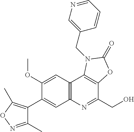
C1(OC)=CC2=C(C=C1C1=C(C)ON=C1C)N=C(CO)C1=C2N(CC2=CN=CC=C2)C(=O)O1
